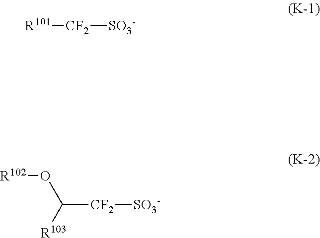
[R101][CF2][SO3-].C([CF2][SO3-])([R103])O[R102]
